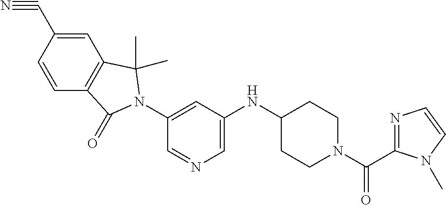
C1=CC(C#N)=CC2=C1C(=O)N(C1=CC(NC3CCN(C(C4=NC=CN4C)=O)CC3)=CN=C1)C2(C)C
